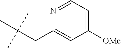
C1(CC(C)(C)C)=CC([OMe])=CC=N1
